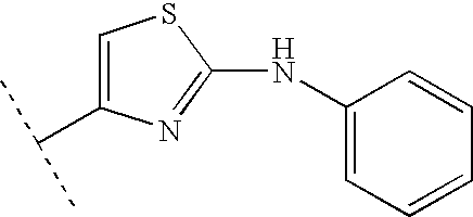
C1(NC2=CC=CC=C2)=NC(C(C)C)=CS1
